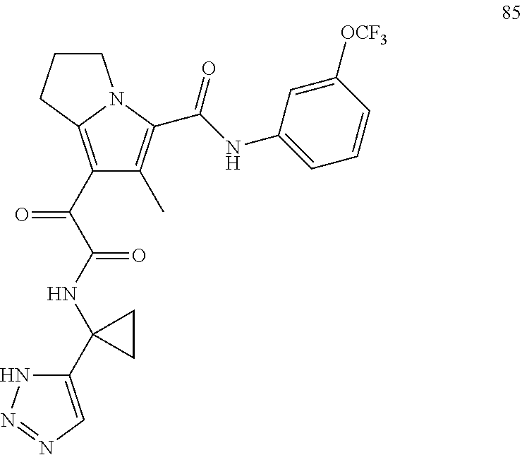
C1(C(C(NC2(C3=CN=NN3)CC2)=O)=O)=C2N(C(C(=O)NC3=CC=CC([OCF3])=C3)=C1C)CCC2
